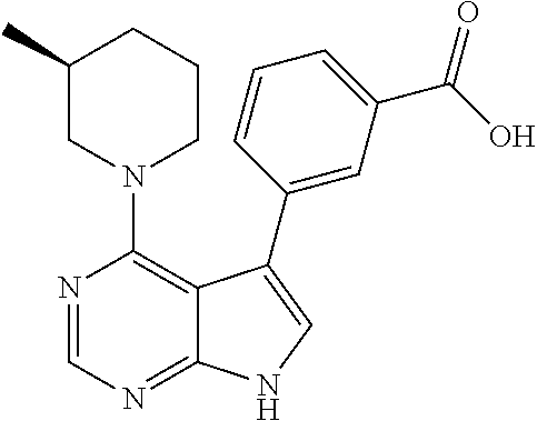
N1(C2=C3C(=NC=N2)NC=C3C2=CC(C(O)=O)=CC=C2)CCCC(C)C1
